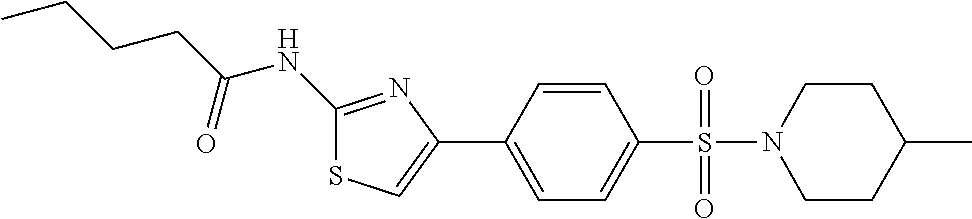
C1(NC(CCCC)=O)=NC(C2=CC=C(S(=O)(=O)N3CCC(C)CC3)C=C2)=CS1
